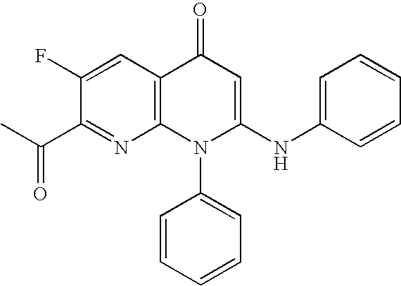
C1(C(C)=O)=NC2=C(C=C1F)C(=O)C=C(NC1=CC=CC=C1)N2C1=CC=CC=C1
